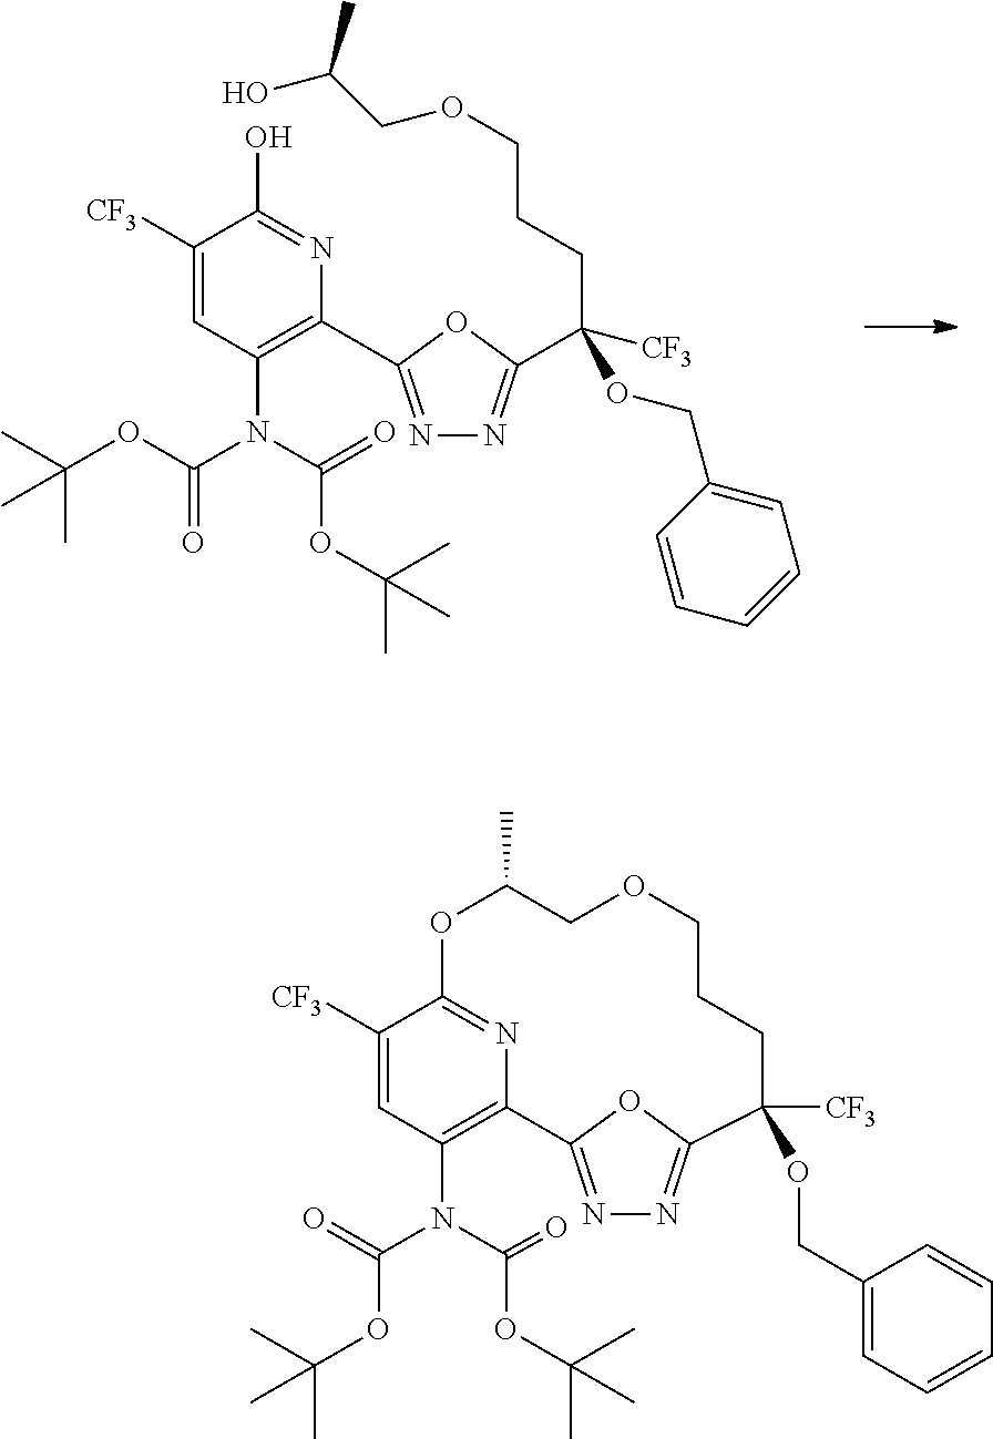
C(C(OCC1=CC=CC=C1)([CF3])C1=NN=C(C2=C(N(C(=O)OC(C)(C)C)C(=O)OC(C)(C)C)C=C([CF3])C(O)=N2)O1)CCOCC(O)C.N1=C2OC(=N1)C(OCC1=CC=CC=C1)([CF3])CCCOCC(C)OC1=NC2=C(N(C(=O)OC(C)(C)C)C(=O)OC(C)(C)C)C=C1[CF3]
